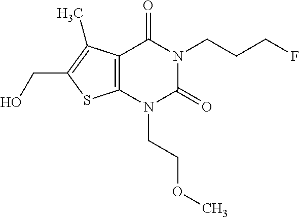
C12=C(N(CCOC)C(=O)N(CCCF)C1=O)SC(CO)=C2C
